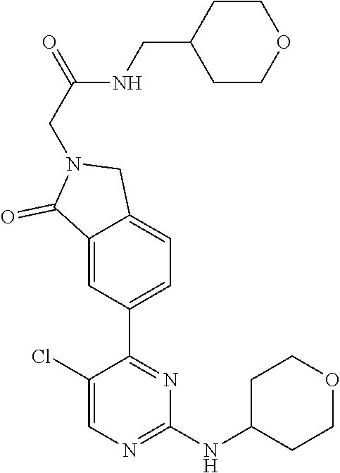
C12=CC(C3=NC(NC4CCOCC4)=NC=C3Cl)=CC=C1CN(CC(=O)NCC1CCOCC1)C2=O
